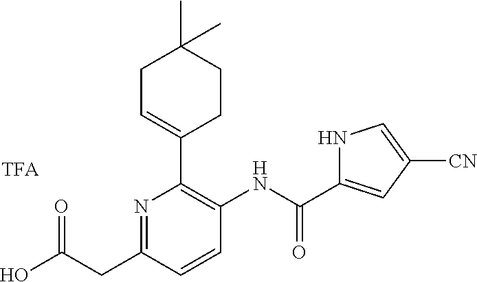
OC(CC1=NC(C2=CCC(C)(C)CC2)=C(NC(C2=CC([CN])=CN2)=O)C=C1)=O
